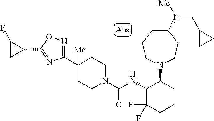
C1(C2([Me])CCN(C(NC3C(F)(F)CCCC3N3CCC(N([Me])CC4CC4)CCC3)=O)CC2)=NOC(C2CC2F)=N1
